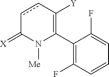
C1(C2=C([Y])ccC(=[X])N2[Me])=C(F)C=CC=C1F
